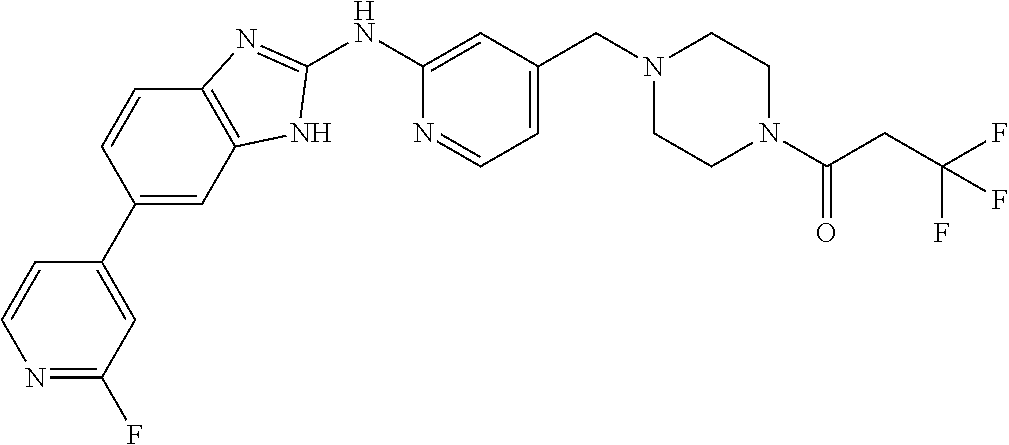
N1=C(F)C=C(C2=CC3=C(C=C2)N=C(NC2=CC(CN4CCN(C(CC(F)(F)F)=O)CC4)=CC=N2)N3)C=C1
